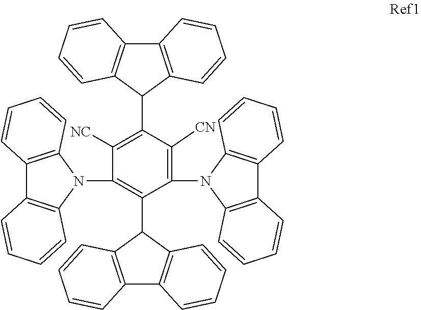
C1(N2C3=C(C4=C2C=CC=C4)C=CC=C3)=C(C2C3=C(C4=C2C=CC=C4)C=CC=C3)C(N2C3=C(C4=C2C=CC=C4)C=CC=C3)=C([CN])C(C2C3=C(C4=C2C=CC=C4)C=CC=C3)=C1[NC]
